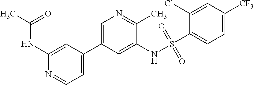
N(C1=CC(C2=CN=C(C)C(NS(C3=CC=C([CF3])C=C3Cl)(=O)=O)=C2)=CC=N1)C(C)=O
